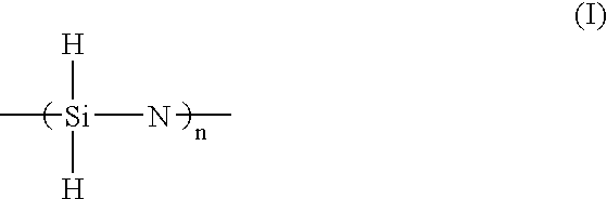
C[Si](NC)([H])[H]
